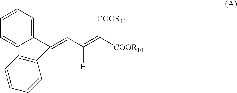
[COOR11]C([COOR10])=C(C=C(C1=CC=CC=C1)C1=CC=CC=C1)[H]
